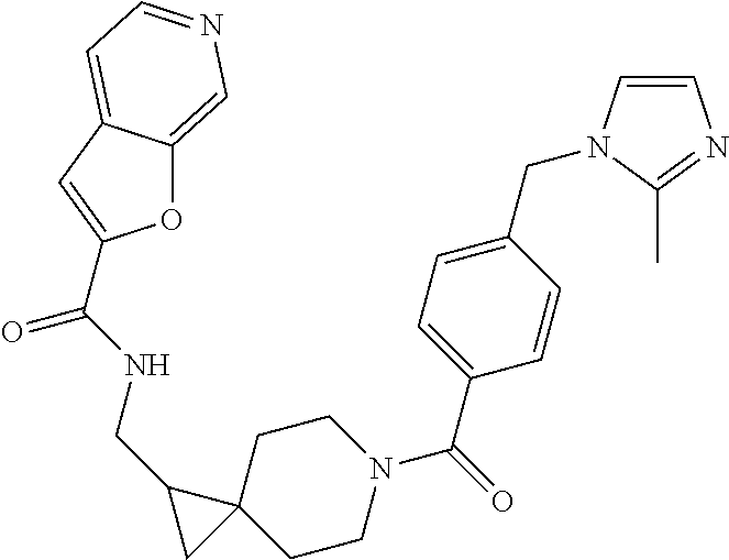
C12(CCN(C(C3=CC=C(CN4C=CN=C4C)C=C3)=O)CC1)CC2CNC(=O)C1=CC2=CC=NC=C2O1
